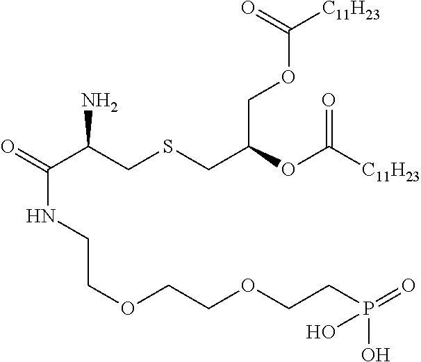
O=C(C(CSCC(OC([C11H23])=O)COC([C11H23])=O)N)NCCOCCOCCP(=O)(O)O
